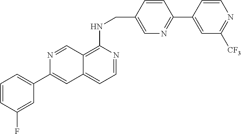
C1=C(C2=CC3=CC=NC(NCC4=CN=C(C5=CC([CF3])=NC=C5)C=C4)=C3C=N2)C=C(F)C=C1
